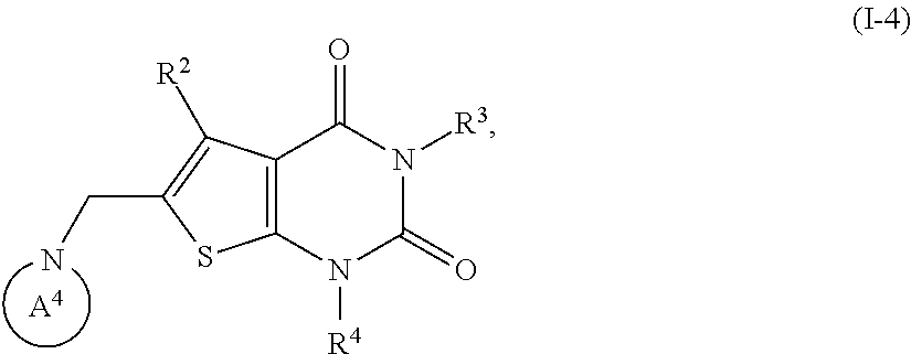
[A4].NCC1=C([R2])C2=C(S1)N([R4])C(=O)N([R3])C2=O
